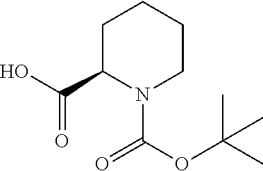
OC(C1N(C(OC(C)(C)C)=O)CCCC1)=O
